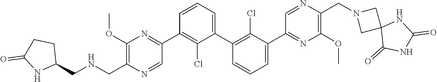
C1(C2=NC(OC)=C(C[HN]CC3CCC(=O)N3)N=C2)=C(Cl)C(C2=C(Cl)C(C3=NC(OC)=C(CN4CC5(C4)C(=O)NC(=O)[HN]5)N=C3)=CC=C2)=CC=C1
